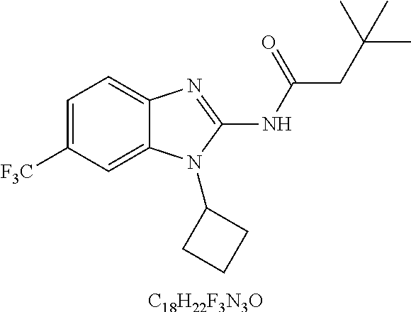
[C18H22F3N3O].C1=C([F3C])C=C2C(=C1)N=C(NC(=O)CC(C)(C)C)N2C1CCC1
